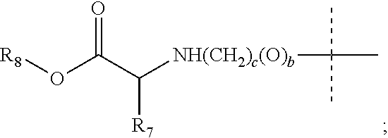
O(C(C([NH(CH2)c(O)b]C(C)(C)C)[R7])=O)[R8]
